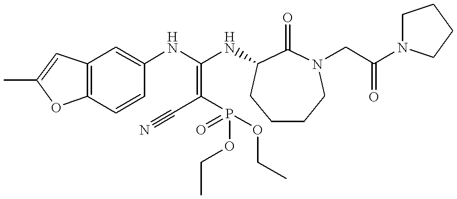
C12=C(C=CC(NC(NC3C(=O)N(CC(N4CCCC4)=O)CCCC3)=C(C#N)P(=O)(OCC)OCC)=C1)OC(C)=C2
